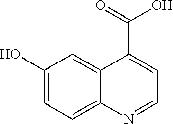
C1(O)=CC=C2C(=C1)C(C(=O)O)=CC=N2
